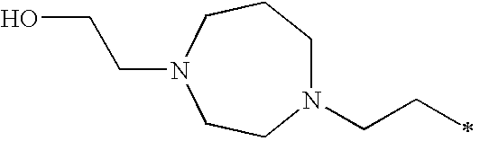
N1(CCC)CCCN(CCO)CC1
